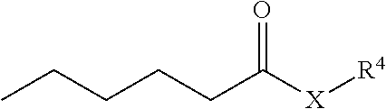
CCCCCC([X][R4])=O
